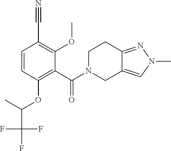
C1(C#N)=C(OC)C(C(=O)N2CCC3=NN(C)C=C3C2)=C(OC(C(F)(F)F)C)C=C1
